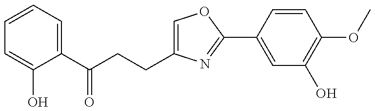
C1=CC=C(C(CCC2=COC(C3=CC(O)=C(OC)C=C3)=N2)=O)C(O)=C1
